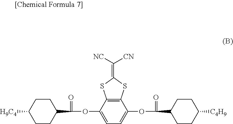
C1CC(C(OC2=CC=C(OC(C3CCC([C4H9])CC3)=O)C3=C2SC(=C([NC])[CN])S3)=O)CCC1[H9C4]
